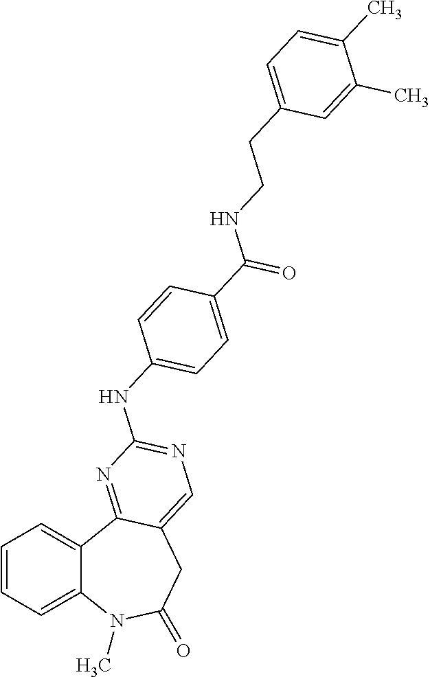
C1=CC=C2C(=C1)N(C)C(=O)CC1=CN=C(NC3=CC=C(C(NCCC4=CC=C(C)C(C)=C4)=O)C=C3)N=C21
